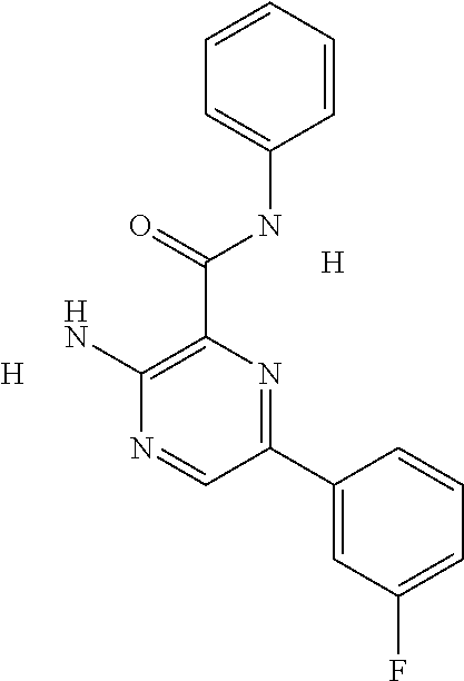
C1=CC=CC(NC(C2=C(N)N=CC(C3=CC(F)=CC=C3)=N2)=O)=C1.[H].[H]
